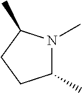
C1(C)N(C)C(C)CC1
